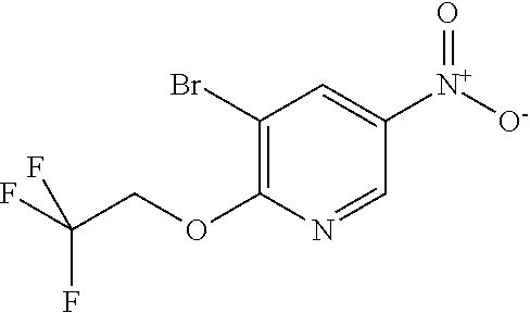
C1(Br)=C(OCC(F)(F)F)N=CC([N+](=O)[O-])=C1
